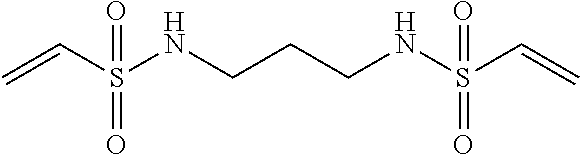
C=CS(NCCCNS(C=C)(=O)=O)(=O)=O
